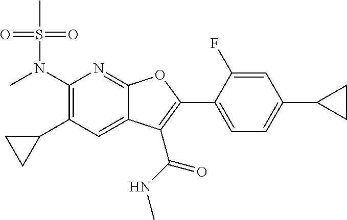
C1(N(C)S(C)(=O)=O)=C(C2CC2)C=C2C(=N1)OC(C1=CC=C(C3CC3)C=C1F)=C2C(NC)=O
